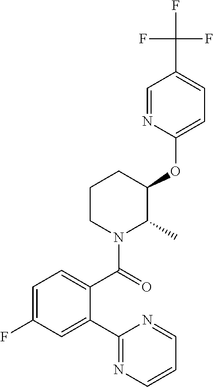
C1(OC2C(C)N(C(=O)C3=CC=C(F)C=C3C3=NC=CC=N3)CCC2)=CC=C(C(F)(F)F)C=N1
